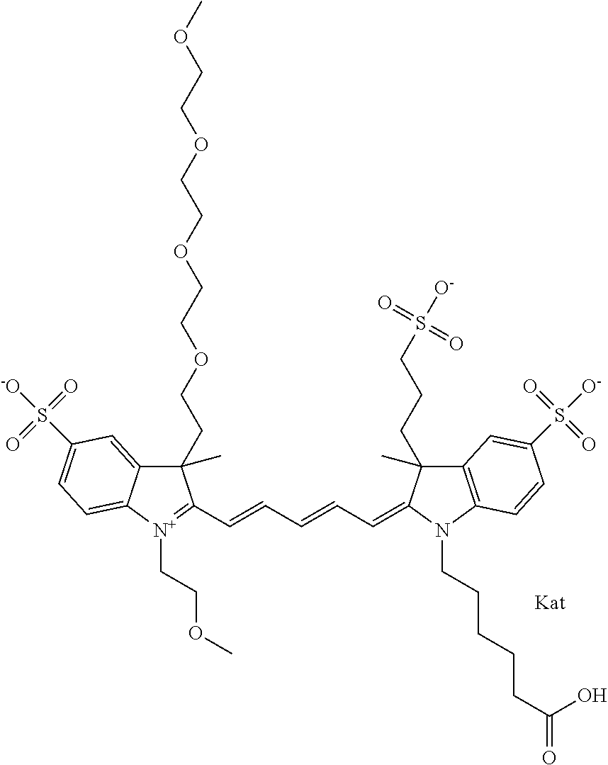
C1(CCOCCOCCOCCOC)(C)C2=CC(S(=O)(=O)[-O])=CC=C2[N+](CCOC)=C1C=CC=CC=C1C(CCCS(=O)(=O)[O-])(C)C2=C(N1CCCCCC(=O)O)C=CC(S(=O)(=O)[O-])=C2
